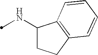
N(C1CCC2=C1C=CC=C2)C
